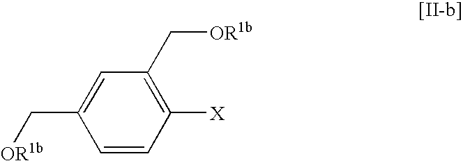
C1([X])=C(C[OR1b])C=C(C[OR1b])C=C1
